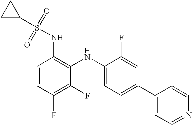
C1=CC(F)=C(F)C(NC2=CC=C(C3=CC=NC=C3)C=C2F)=C1NS(C1CC1)(=O)=O
